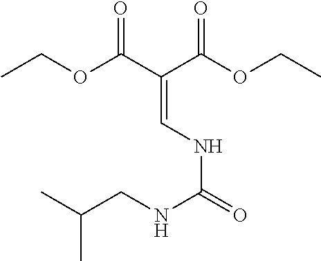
CCOC(C(C(OCC)=O)=CNC(=O)NCC(C)C)=O
